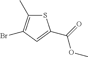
S1C(C)=C(Br)C=C1C(=O)OC
